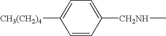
C1=CC([CH2NH]C)=CC=C1[CH3(CH2)4]
